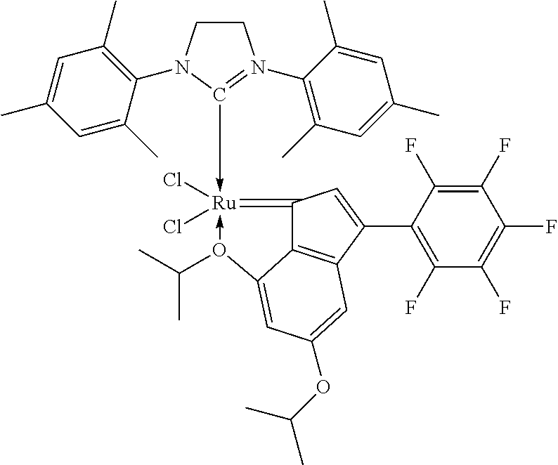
C1CN(C2=C(C)C=C(C)C=C2C)C(->[Ru]2(Cl)(Cl)-O(C(C)C)C3=CC(OC(C)C)=CC4=C3C=2C=C4C2=C(F)C(F)=C(F)C(F)=C2F)=N1C1=C(C)C=C(C)C=C1C
